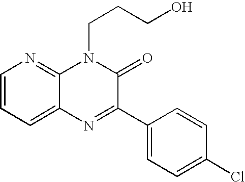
C1=CC=C2C(=N1)N(CCCO)C(=O)C(C1=CC=C(Cl)C=C1)=N2
